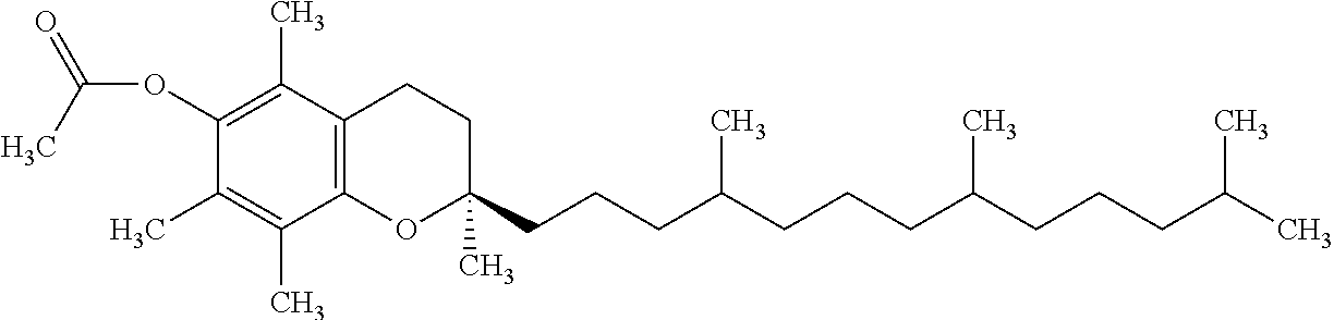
C12=C(C(C)=C(OC(=O)C)C(C)=C1C)CCC(C)(CCCC(CCCC(CCCC(C)C)C)C)O2
